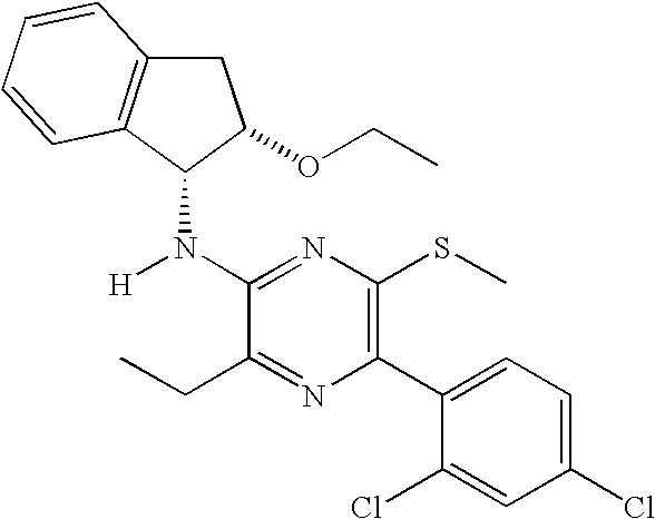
C1C2=C(C(N([H])C3=NC(SC)=C(C4=CC=C(Cl)C=C4Cl)N=C3CC)C1OCC)C=CC=C2
